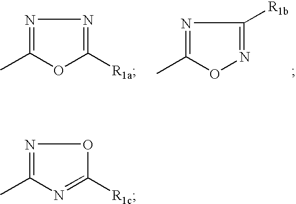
N1=C(C)OC([R1a])=N1.N1=C(C)ON=C1[R1b].N1=C(C)N=C([R1c])O1
